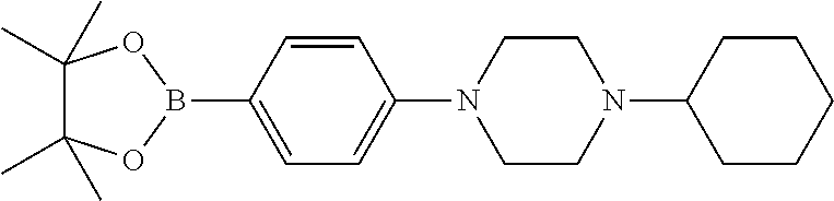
C1(B2OC(C)(C)C(C)(C)O2)=CC=C(N2CCN(C3CCCCC3)CC2)C=C1
